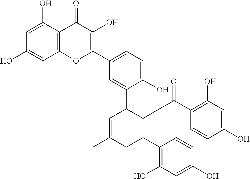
C1=C(O)C2=C(C=C1O)OC(C1=CC=C(O)C(C3C=C(C)CC(C4=C(O)C=C(O)C=C4)C3C(=O)C3=C(O)C=C(O)C=C3)=C1)=C(O)C2=O
